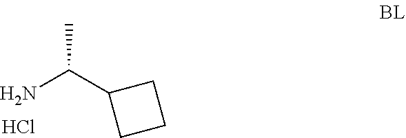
NC(C1CCC1)C.Cl
